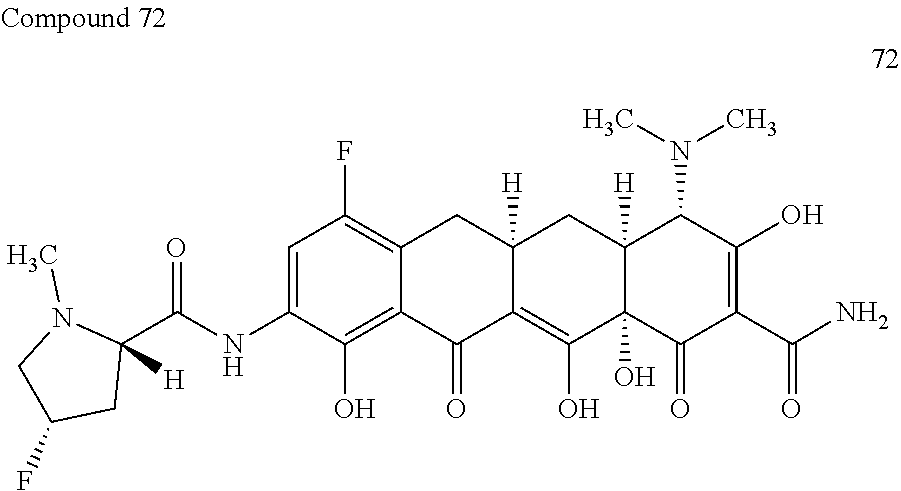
C1=C(NC(C2([H])N(C)CC(F)C2)=O)C(O)=C2C(=C1F)CC1([H])C(=C(O)C3(O)C([H])(C1)C(N(C)C)C(O)=C(C(N)=O)C3=O)C2=O
